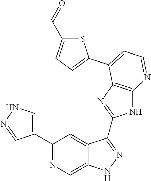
C1(C2=NC=C3C(=C2)C(C2=NC4=C(N2)N=CC=C4C2=CC=C(C(=O)C)S2)=NN3)=CNN=C1
